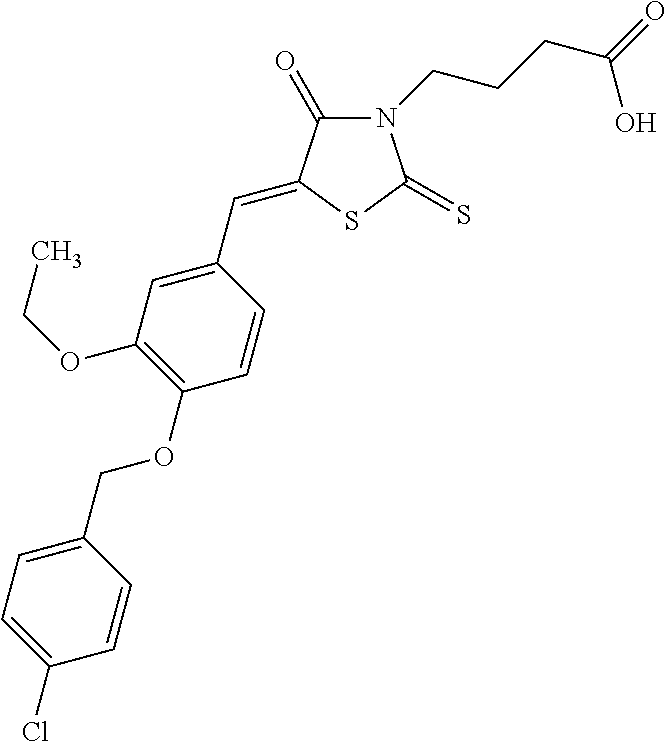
N1(CCCC(=O)O)C(=O)C(=CC2=CC(OCC)=C(OCC3=CC=C(Cl)C=C3)C=C2)SC1=S
